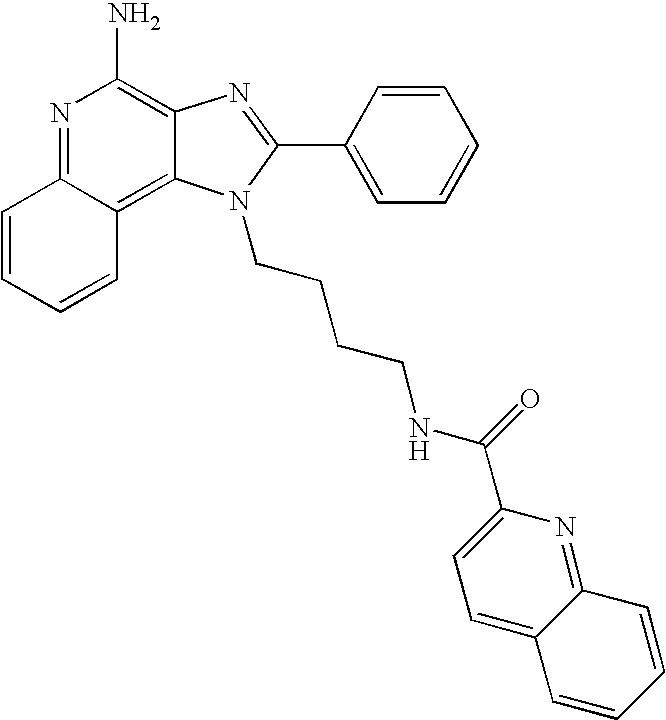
N1=C2C(=C3C(=C1N)N=C(C1=CC=CC=C1)N3CCCCNC(C1=CC=C3C(=N1)C=CC=C3)=O)C=CC=C2
